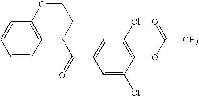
N1(C(=O)C2=CC(Cl)=C(OC(C)=O)C(Cl)=C2)CCOC2=C1C=CC=C2
